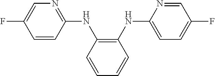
C1=CC(NC2=C(NC3=CC=C(F)C=N3)C=CC=C2)=NC=C1F
